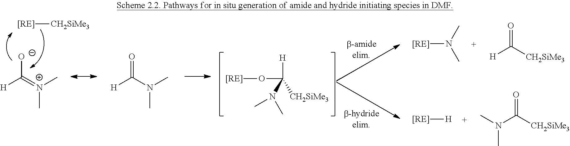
[H]C(=[N+](C)C)[O-].[H]C(N(C)C)=O.[[RE]][CH2SiMe3].[[RE]]OC([H])(N(C)C)[CH2SiMe3].[[RE]]N(C)C.[[RE]][H].CN(C([CH2SiMe3])=O)C.[H]C([CH2SiMe3])=O
